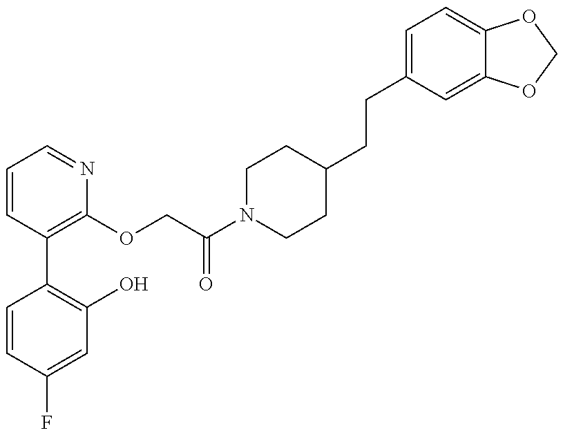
C1=CC(F)=CC(O)=C1C1=C(OCC(N2CCC(CCC3=CC=C4C(=C3)OCO4)CC2)=O)N=CC=C1
